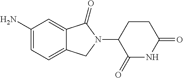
C12=CC=C(N)C=C1C(=O)N(C1C(=O)NC(=O)CC1)C2
